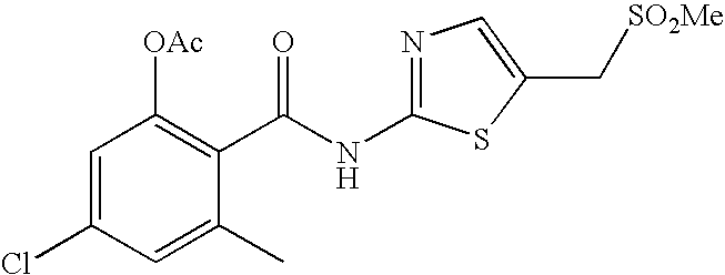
C1=C(Cl)C=C(C)C(C(NC2=NC=C(C[SO2Me])S2)=O)=C1[OAc]
